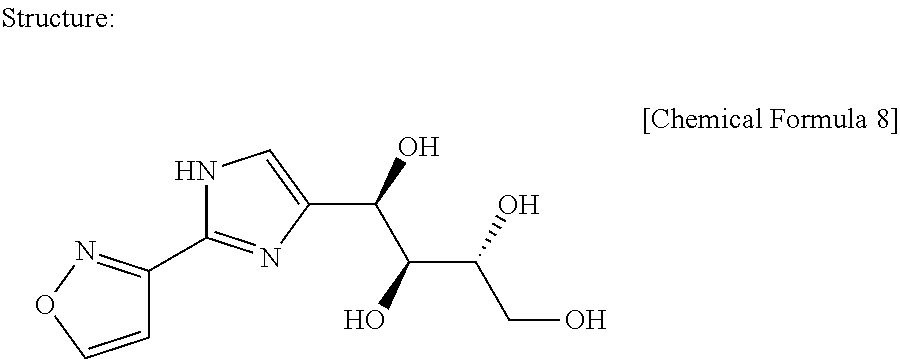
N1C(C2=NOC=C2)=NC(C(O)C(O)C(O)CO)=C1
